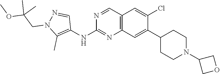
C1(NC2=NC3=C(C=N2)C=C(Cl)C(C2CCN(C4COC4)CC2)=C3)=C(C)N(CC(OC)(C)C)N=C1
